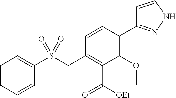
C1=CC=CC(S(CC2=C(C(=O)[OEt])C(OC)=C(C3=NNC=C3)C=C2)(=O)=O)=C1
